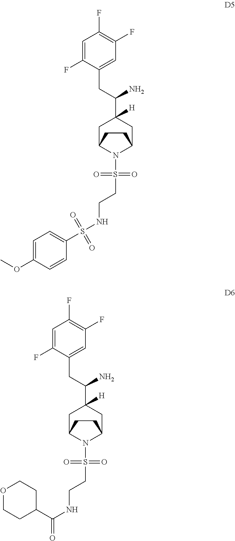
C1=C(F)C(CC(C2([H])CC3N(S(=O)(=O)CCNS(=O)(=O)C4=CC=C(OC)C=C4)C(C2)CC3)N)=CC(F)=C1F.C1=C(F)C(CC(C2([H])CC3N(S(=O)(=O)CCNC(C4CCOCC4)=O)C(C2)CC3)N)=CC(F)=C1F
